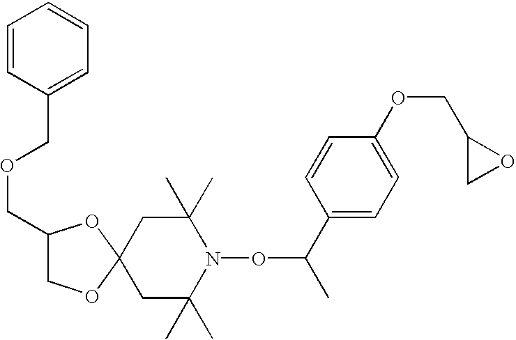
C1C(C)(C)N(OC(C)C2=CC=C(OCC3CO3)C=C2)C(C)(C)CC12OCC(COCC1=CC=CC=C1)O2
